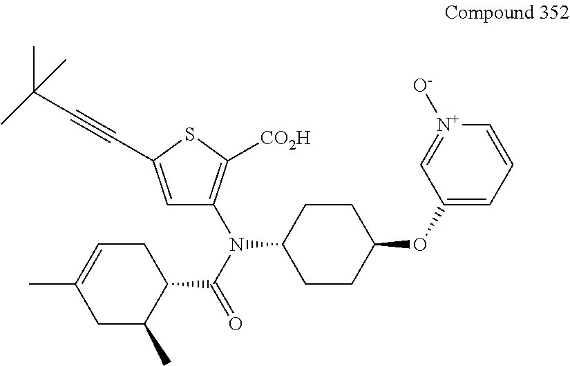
C1=C(C#CC(C)(C)C)SC([CO2H])=C1N(C(=O)C1CC=C(C)CC1C)C1CCC(OC2=CC=C[N+]([O-])=C2)CC1
